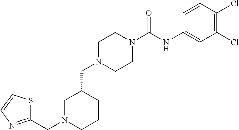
C1(CN2CCN(C(=O)NC3=CC(Cl)=C(Cl)C=C3)CC2)CN(CC2=NC=CS2)CCC1
